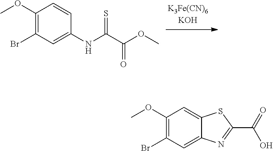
C1(OC)=C(Br)C=C(NC(=S)C(=O)OC)C=C1.C1(OC)=C(Br)C=C2C(=C1)SC(C(=O)O)=N2
